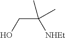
C(C([NHEt])(C)C)O
